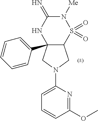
C12(C3=CC=CC=C3)C(S(=O)(=O)N([Me])C(=N)N1)CN(C1=CC=CC(OC)=N1)C2
